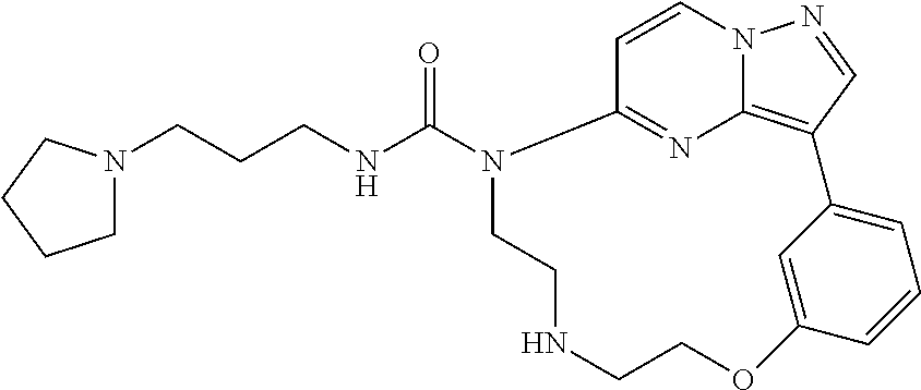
C1N(CCCNC(N2C3=NC4=C(C=NN4C=C3)C3=CC=CC(=C3)OCCNCC2)=O)CCC1
